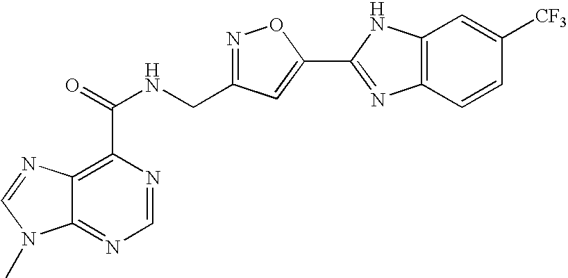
C12=NC=NC(C(=O)NCC3=NOC(C4=NC5=C(N4)C=C([CF3])C=C5)=C3)=C1N=CN2C
